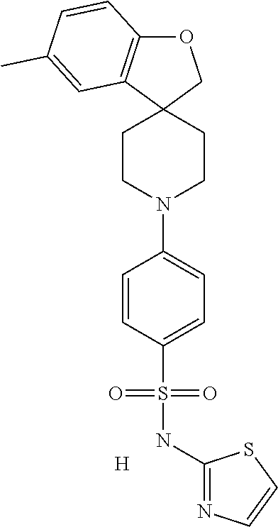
O1C2=C(C3(C1)CCN(C1=CC=C(S(NC4=NC=CS4)(=O)=O)C=C1)CC3)C=C(C)C=C2.[H]
